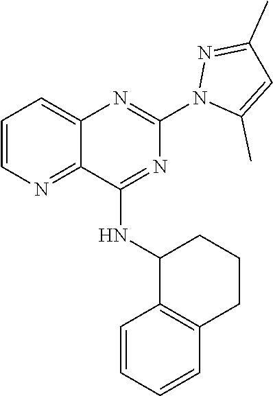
C1=CN=C2C(=C1)N=C(N1C(C)=CC(C)=N1)N=C2NC1C2=C(CCC1)C=CC=C2
